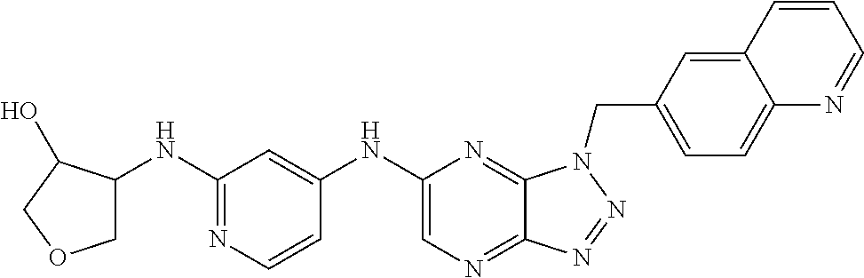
C1(NC2=CC(NC3COCC3O)=NC=C2)=CN=C2C(=N1)N(CC1=CC=C3C(=C1)C=CC=N3)N=N2
